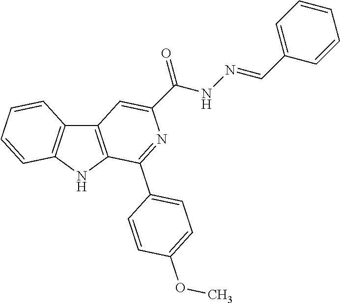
C12=C(NC3=C1C=CC=C3)C(C1=CC=C(OC)C=C1)=NC(C(NN=CC1=CC=CC=C1)=O)=C2
